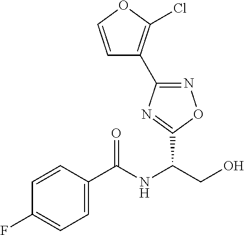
C1(C2=C(Cl)OC=C2)=NOC(C(CO)NC(C2=CC=C(F)C=C2)=O)=N1
